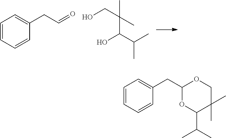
C1=CC=CC(CC=O)=C1.OCC(C)(C)C(O)C(C)C.C1=CC=CC(CC2OCC(C)(C)C(C(C)C)O2)=C1
